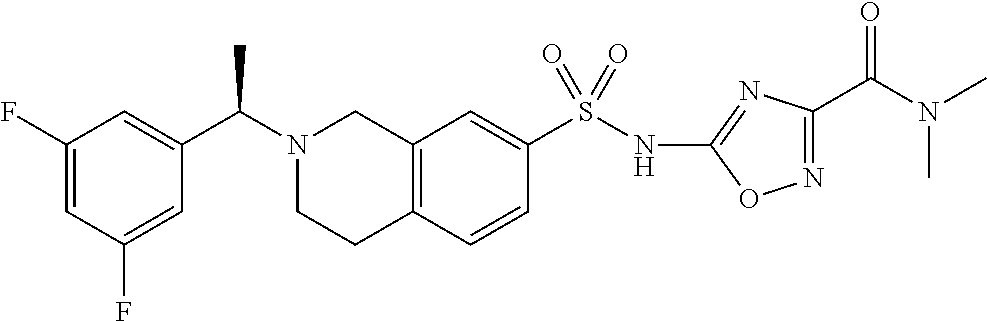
C1(F)=CC(F)=CC(C(N2CCC3=C(C2)C=C(S(NC2=NC(C(N(C)C)=O)=NO2)(=O)=O)C=C3)C)=C1
